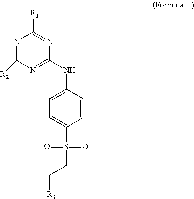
N1=C([R2])N=C(NC2=CC=C(S(=O)(=O)CC[R3])C=C2)N=C1[R1]
